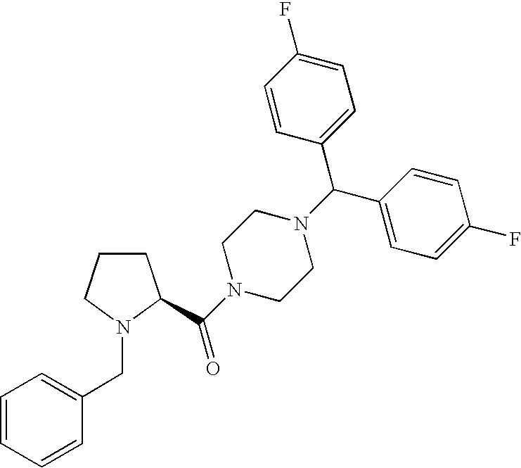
C1CCN(CC2=CC=CC=C2)C1C(N1CCN(C(C2=CC=C(F)C=C2)C2=CC=C(F)C=C2)CC1)=O
